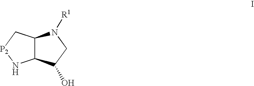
C12C(C[P2]N1)N([R1])CC2O
